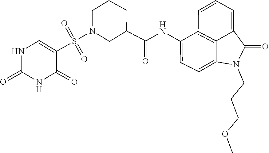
C1(C(NC2=CC=C3C4=C2C=CC=C4C(=O)N3CCCOC)=O)CN(S(=O)(=O)C2=CNC(=O)NC2=O)CCC1
